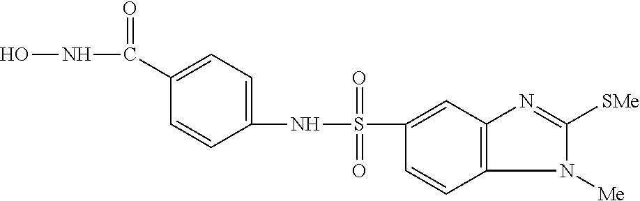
C1(S(NC2=CC=C(C(NO)=O)C=C2)(=O)=O)=CC2=C(C=C1)N([Me])C([SMe])=N2
